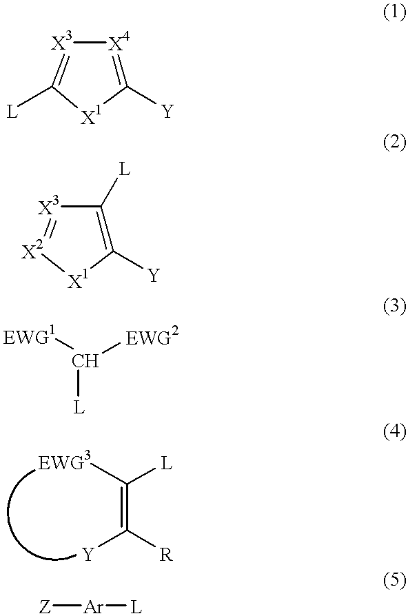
C1([Y])=[X4][X3]=C([L])[X1]1.C1([Y])=C([L])[X3]=[X2][X1]1.[EWG1]C([EWG2])[L].[Y]C([R])=C([EWG3])[L].[Z][Ar][L]
